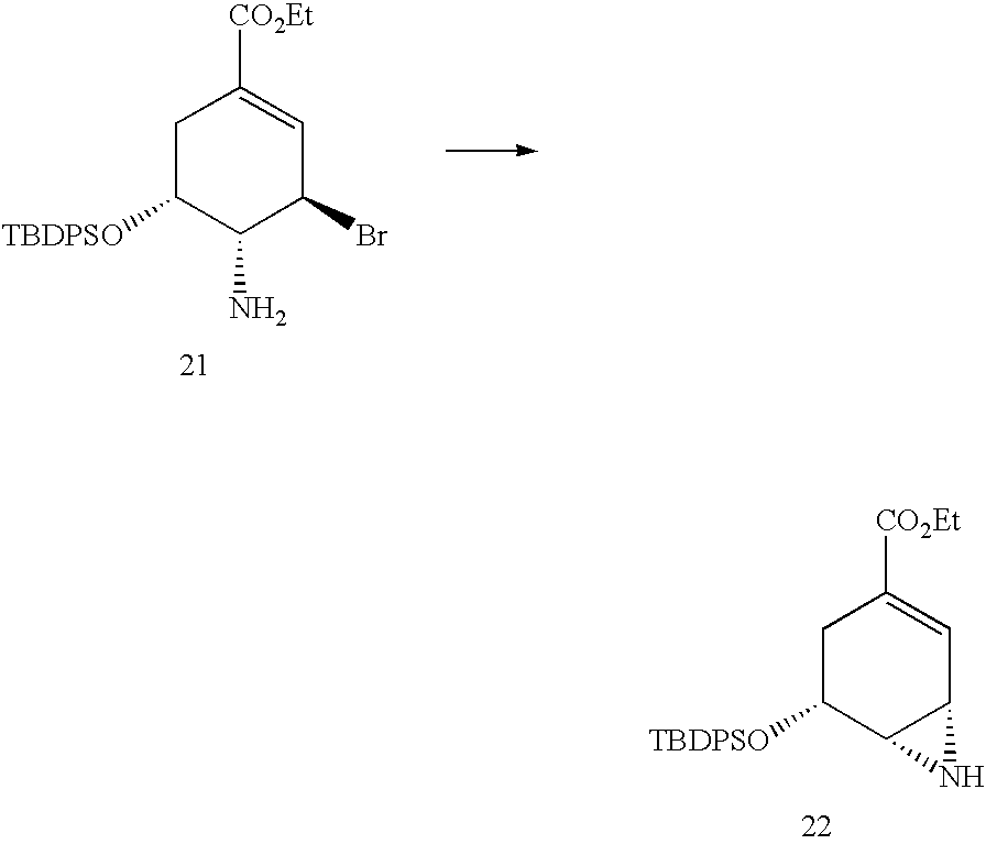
C1C([TBDPSO])C(N)C(Br)C=C1[CO2Et].C1C([TBDPSO])C2C(C=C1[CO2Et])N2
